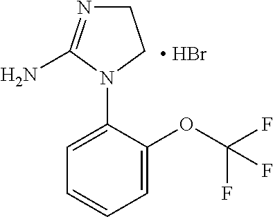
C1=C(OC(F)(F)F)C(N2CCN=C2N)=CC=C1.[ HBr]
